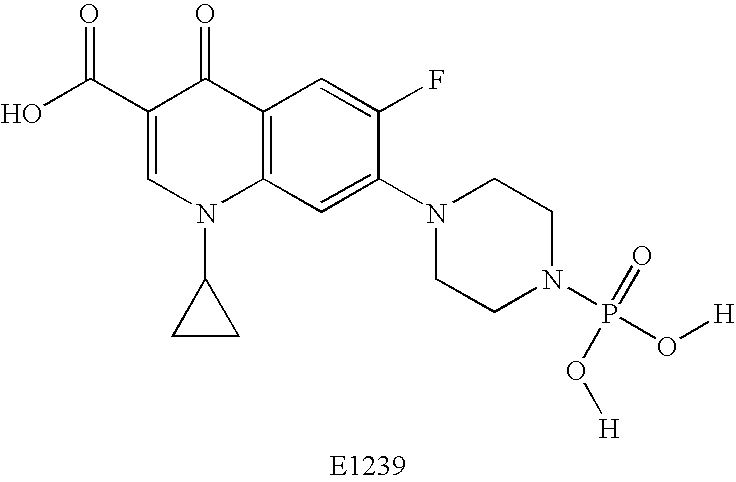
C1(C(O)=O)=CN(C2CC2)C2=C(C1=O)C=C(F)C(N1CCN(P(O[H])(=O)O[H])CC1)=C2
